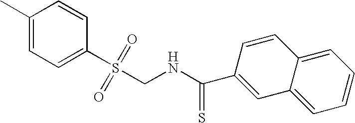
C1(C)=CC=C(S(CNC(=S)C2=CC3=CC=CC=C3C=C2)(=O)=O)C=C1
